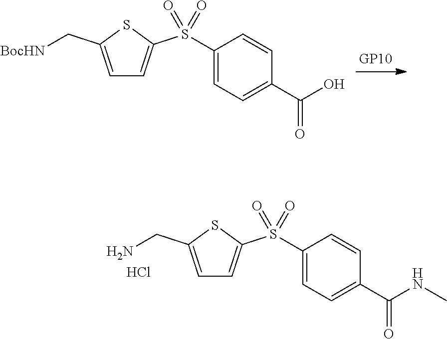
C1=C(C[BocHN])SC(S(C2=CC=C(C(O)=O)C=C2)(=O)=O)=C1.C1=C(CN)SC(S(C2=CC=C(C(NC)=O)C=C2)(=O)=O)=C1.Cl
